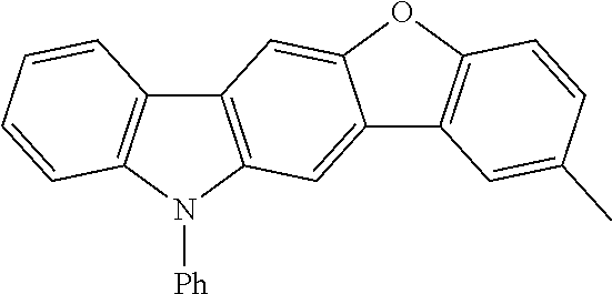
C12=CC3=C(C=C1OC1=C2C=C(C)C=C1)C1=C(N3[Ph])C=CC=C1
